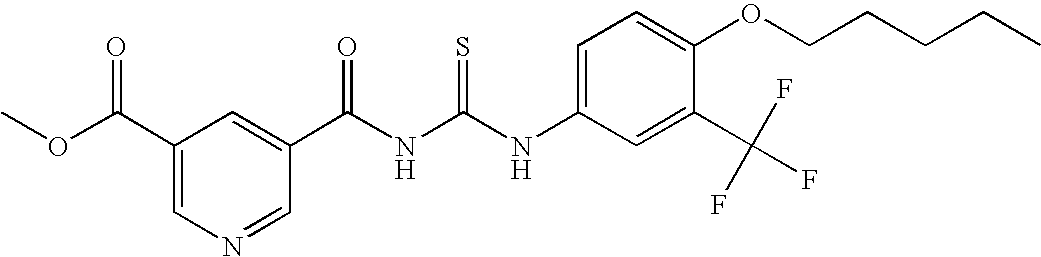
C(NC(NC1=CC=C(OCCCCC)C(C(F)(F)F)=C1)=S)(=O)C1=CC(C(OC)=O)=CN=C1
